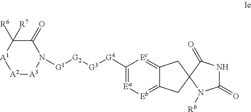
C1([G4][G3][G2][G1]N2C(=O)C([R7])([R6])[A1][A2][A3]2)=[Ea][Eb]=C2C(=[Ec]1)CC1(C2)N([Rb])C(=O)NC1=O
